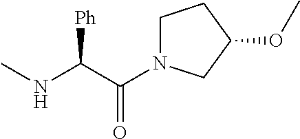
N(C([Ph])C(N1CCC(OC)C1)=O)C
